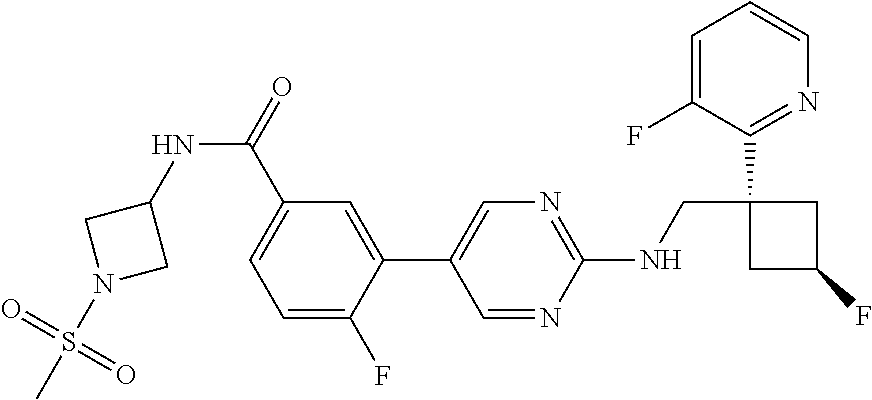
C1(C2=CN=C(NCC3(C4=NC=CC=C4F)CC(F)C3)N=C2)=CC(C(=O)NC2CN(S(C)(=O)=O)C2)=CC=C1F
